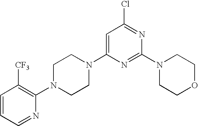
C1=C(N2CCN(C3=C([CF3])C=CC=N3)CC2)N=C(N2CCOCC2)N=C1Cl
